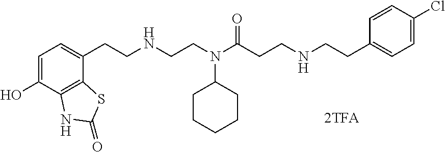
C1=C(O)C2=C(C(CCNCCN(C(CCNCCC3=CC=C(Cl)C=C3)=O)C3CCCCC3)=C1)SC(=O)N2
